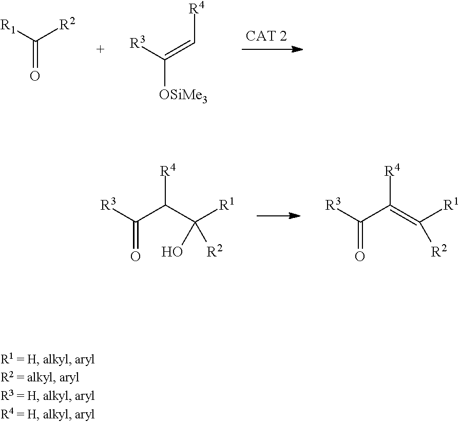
C(=O)([R1])[R2].C([OSiMe3])([R3])=C[R4].C(=O)([R3])C(C([R1])(O)[R2])[R4].C(=O)([R3])C(=C([R1])[R2])[R4]
